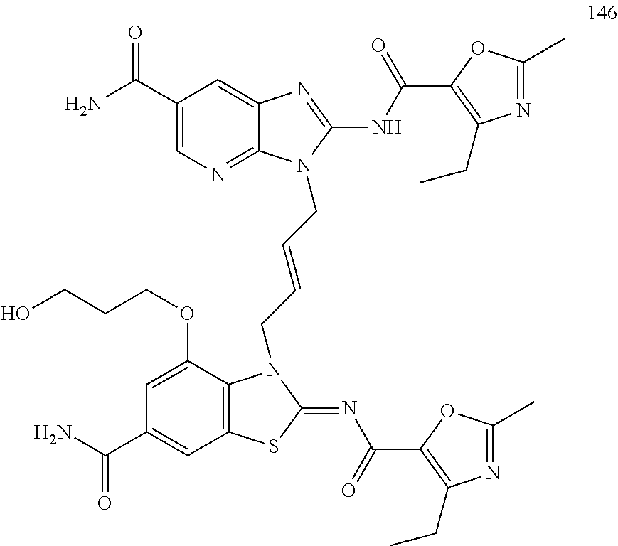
C1(C(N)=O)=CN=C2C(=C1)N=C(NC(C1=C(CC)N=C(C)O1)=O)N2CC=CCN1C2=C(SC1=NC(C1=C(CC)N=C(C)O1)=O)C=C(C(N)=O)C=C2OCCCO
